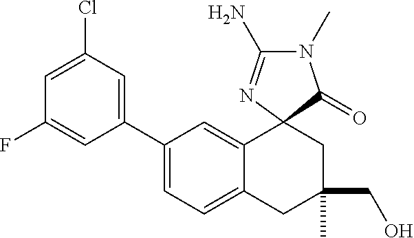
C1(F)=CC(C2=CC=C3C(=C2)C2(CC(CO)(C)C3)C(=O)N(C)C(N)=N2)=CC(Cl)=C1
